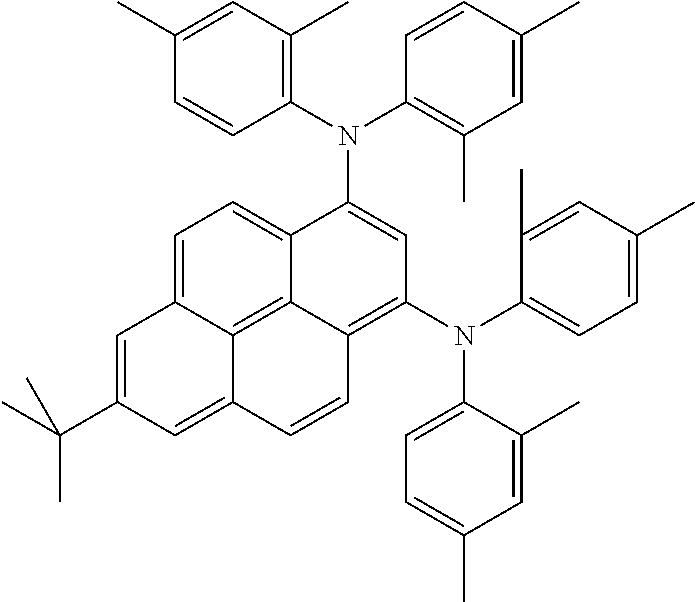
C1=C2C3=C4C(=C1)C(N(C1=C(C)C=C(C)C=C1)C1=C(C)C=C(C)C=C1)=CC(N(C1=CC=C(C)C=C1C)C1=CC=C(C)C=C1C)=C4C=CC3=CC(C(C)(C)C)=C2
